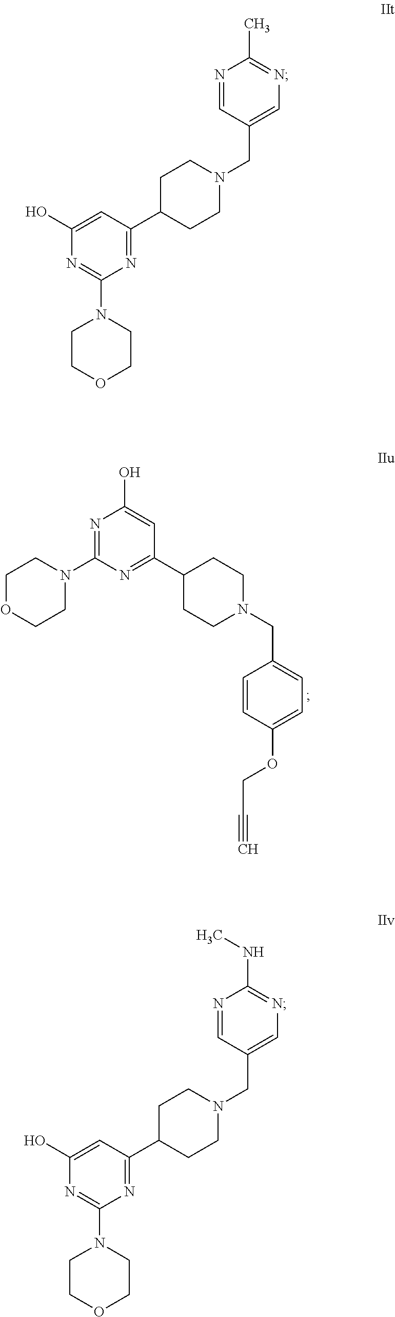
N1=C(N2CCOCC2)N=C(C2CCN(CC3=CC=C(OCC#C)C=C3)CC2)C=C1O.C1=C(O)N=C(N2CCOCC2)N=C1C1CCN(CC2=CN=C(NC)N=C2)CC1.C1=C(O)N=C(N2CCOCC2)N=C1C1CCN(CC2=CN=C(C)N=C2)CC1
